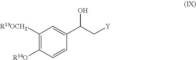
C1([R13OCH2])=C([R14O])C=CC(C(C[Y])O)=C1
